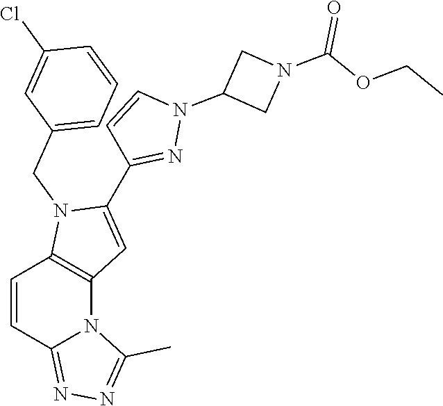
C1=CC2=NN=C(C)N2C2=C1N(CC1=CC=CC(Cl)=C1)C(C1=NN(C3CN(C(=O)OCC)C3)C=C1)=C2
